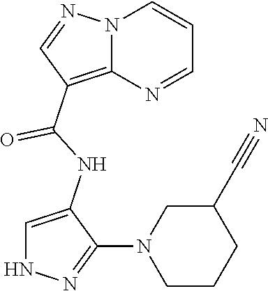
N12C(=C(C(NC3=CNN=C3N3CCCC(C#N)C3)=O)C=N1)N=CC=C2
